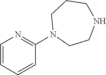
C1=CC=CC(N2CCNCCC2)=N1
